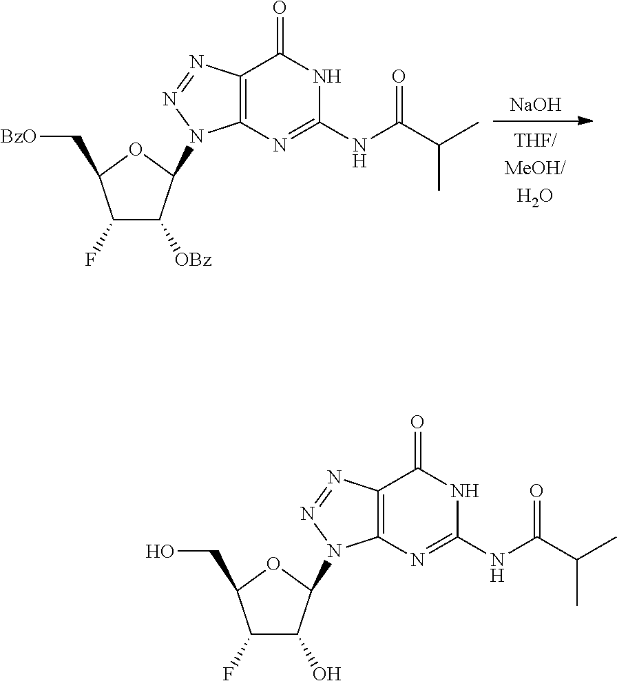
C12=C(N=C(NC(C(C)C)=O)NC1=O)N(C1C([OBz])C(F)C(C[BzO])O1)N=N2.[NaOH].C12=C(N=C(NC(C(C)C)=O)NC1=O)N(C1C(O)C(F)C(CO)O1)N=N2
